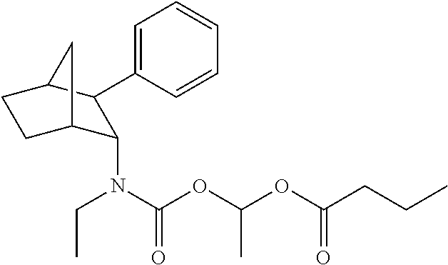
C1=CC=C(C2C(N(CC)C(OC(OC(CCC)=O)C)=O)C3CCC2C3)C=C1
